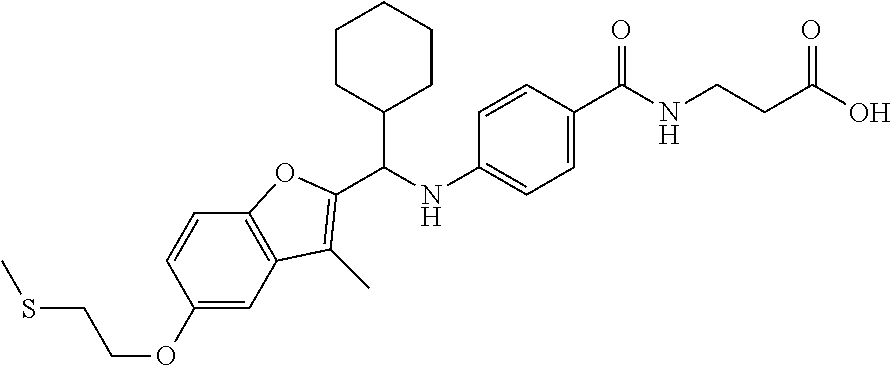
C1(OCCSC)=CC2=C(C=C1)OC(C(NC1=CC=C(C(NCCC(O)=O)=O)C=C1)C1CCCCC1)=C2C
